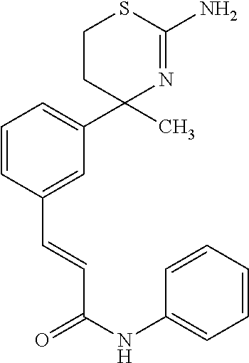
C1=CC(C=CC(NC2=CC=CC=C2)=O)=CC(C2(C)N=C(N)SCC2)=C1
